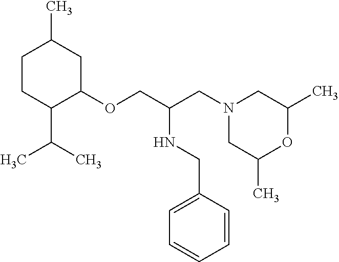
C1CC(C(C)C)C(OCC(NCC2=CC=CC=C2)CN2CC(C)OC(C)C2)CC1C
